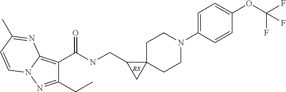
C1(CC)=NN2C(=C1C(NCC1CC13CCN(C1=CC=C(OC(F)(F)F)C=C1)CC3)=O)N=C(C)C=C2
